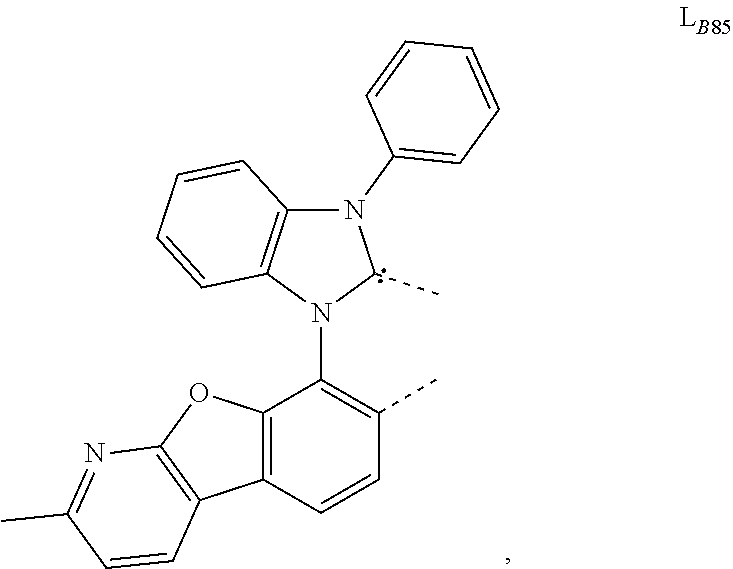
N1(C2=CC=CC=C2)C2=C(N(C3=C(C)C=CC4=C3OC3=C4C=CC(C)=N3)C1C)C=CC=C2
